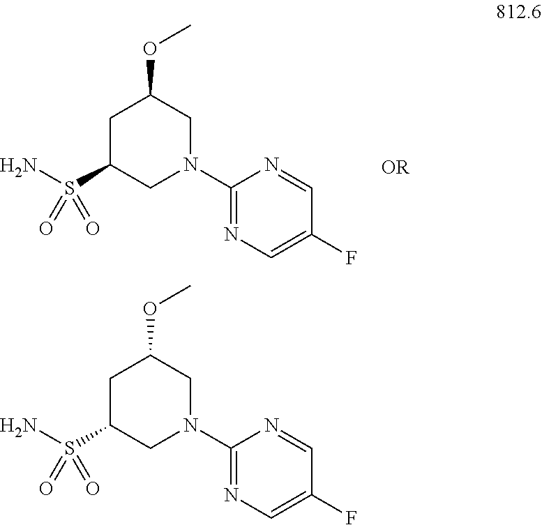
C1(S(N)(=O)=O)CN(C2=NC=C(F)C=N2)CC(OC)C1.C1(S(N)(=O)=O)CN(C2=NC=C(F)C=N2)CC(OC)C1.[OR]
